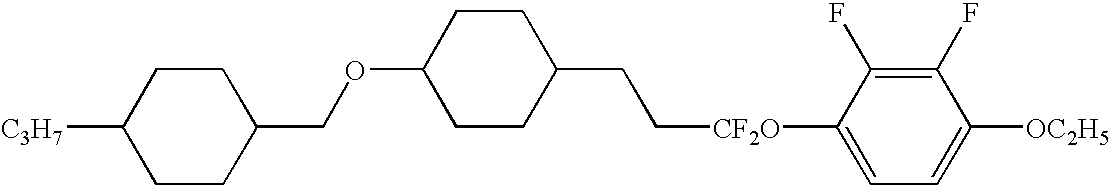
C([CF2O]C1=CC=C([OC2H5])C(F)=C1F)CC1CCC(OCC2CCC([C3H7])CC2)CC1
